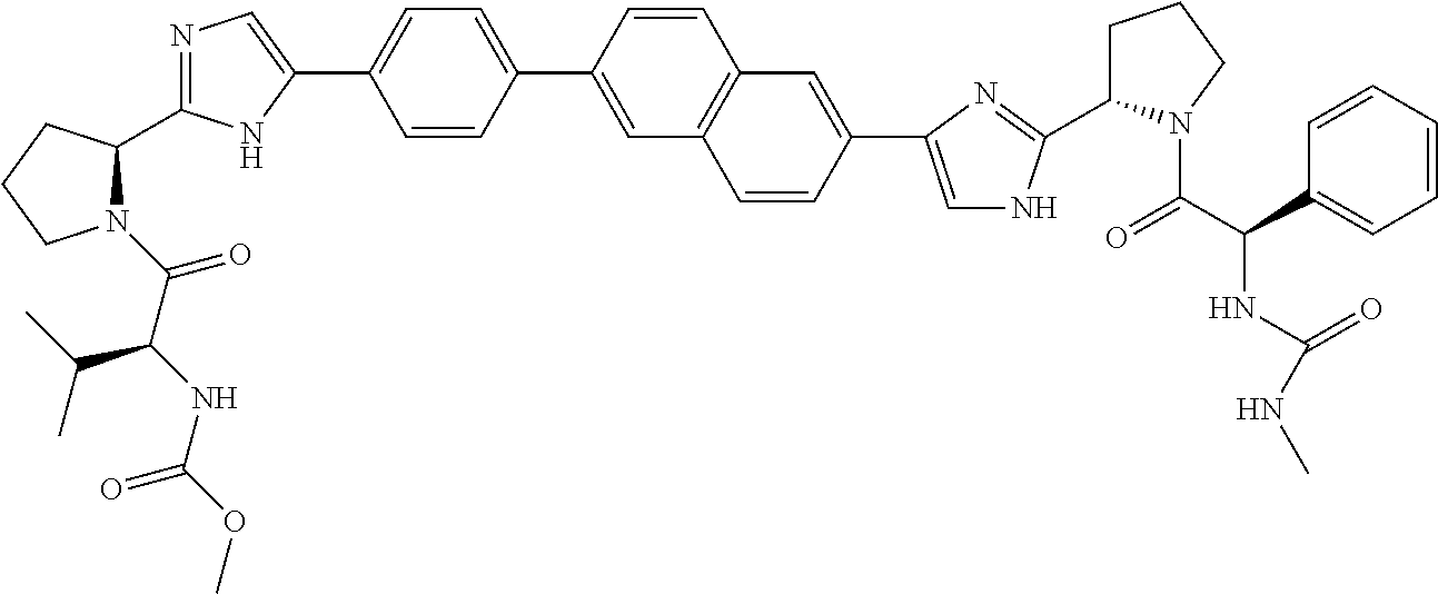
N1(C(C(NC(=O)OC)C(C)C)=O)C(C2=NC=C(C3=CC=C(C4=CC5=C(C=C4)C=C(C4=CNC(C6CCCN6C(C(C6=CC=CC=C6)NC(=O)NC)=O)=N4)C=C5)C=C3)N2)CCC1
